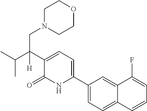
C1(C2=CC=C(C(C(C)C)(CN3CCOCC3)[H])C(=O)N2)=CC=C2C(=C1)C(F)=CC=C2
